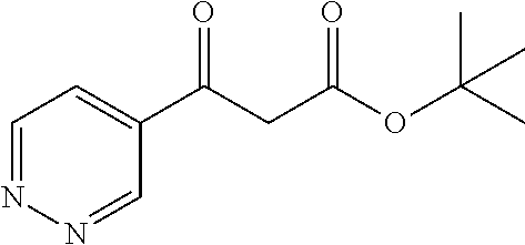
C1=NN=CC(C(CC(OC(C)(C)C)=O)=O)=C1
